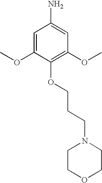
C1=C(OC)C(OCCCN2CCOCC2)=C(OC)C=C1N
